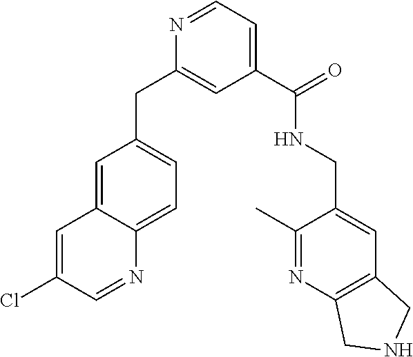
C1=C2C(=CC=C1CC1=CC(C(=O)NCC3=CC4=C(N=C3C)CNC4)=CC=N1)N=CC(Cl)=C2
